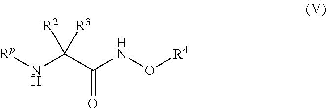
C(C(NO[R4])=O)(N[Rp])([R3])[R2]
